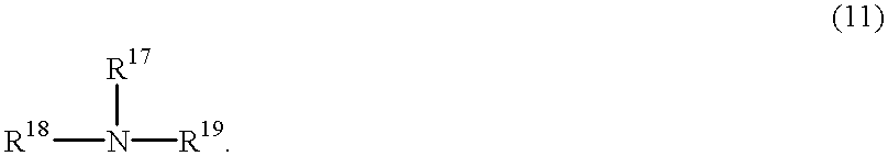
[R18]N([R19])[R17]
